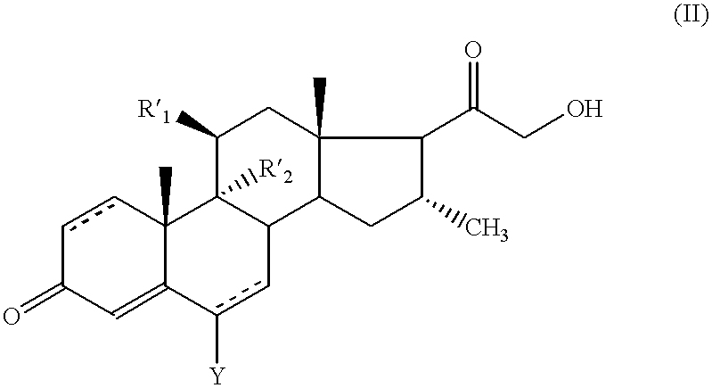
c1cC2(C)C(=CC1=O)c([Y])cC1C2([R2])C([R1])CC2(C)C1CC(C)C2C(CO)=O
